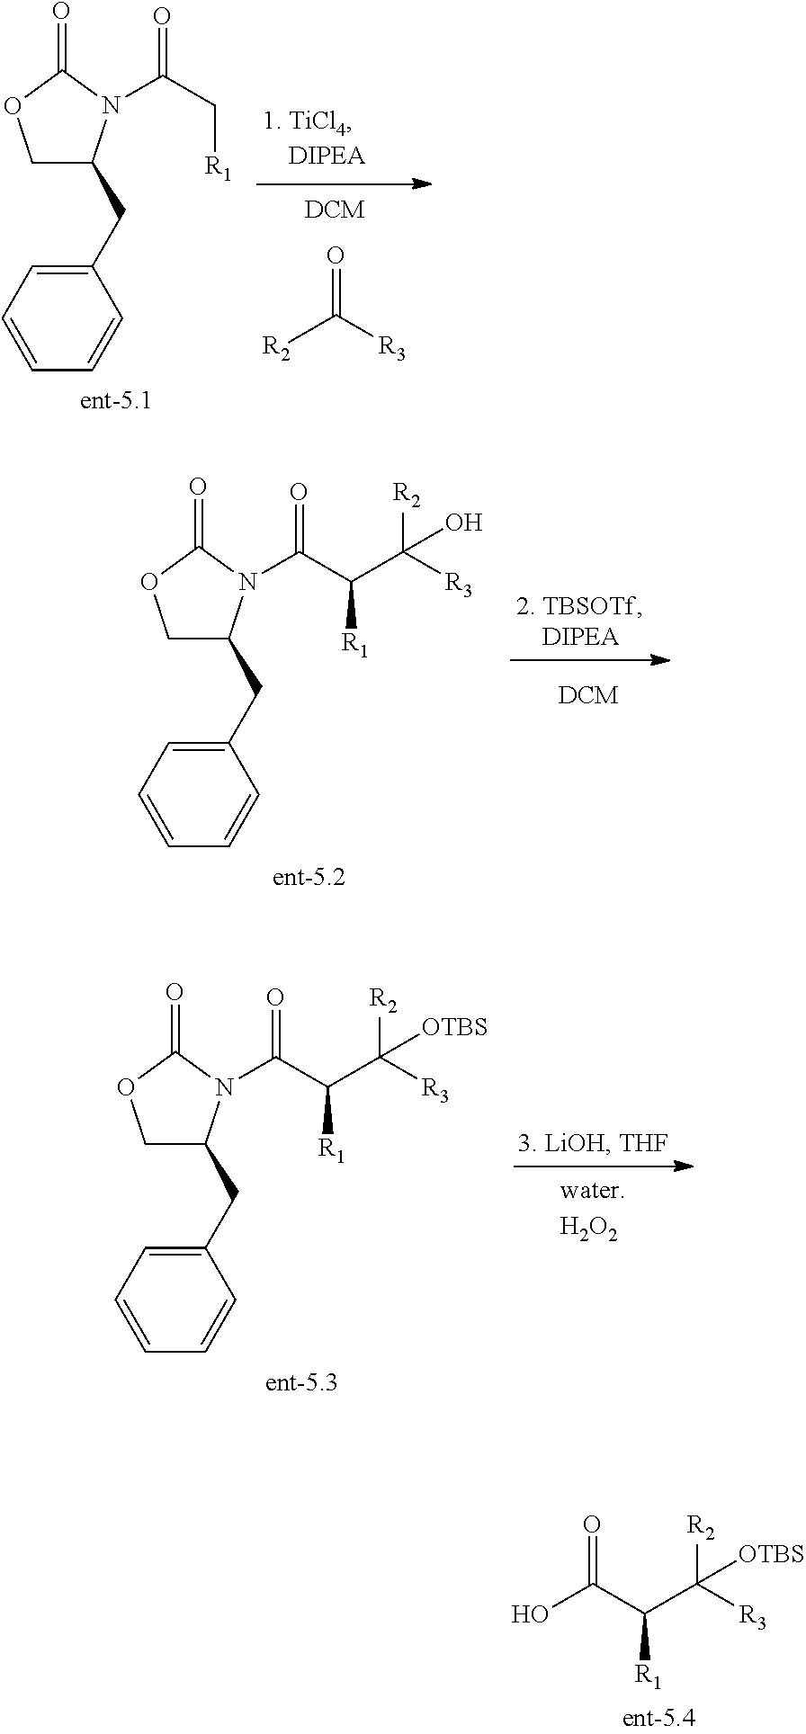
[R2]C([R3])=O.C1C(CC2=CC=CC=C2)N(C(C[R1])=O)C(=O)O1.C1C(CC2=CC=CC=C2)N(C(C([R1])C([R3])([R2])O)=O)C(=O)O1.C1C(CC2=CC=CC=C2)N(C(C([R1])C([R3])([R2])[OTBS])=O)C(=O)O1.OC(C([R1])C([R3])([R2])[OTBS])=O
